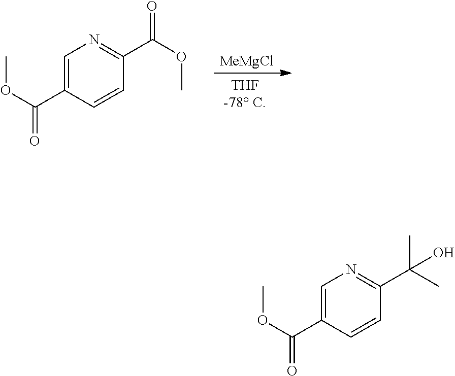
C1(C(OC)=O)=CN=C(C(OC)=O)C=C1.[MeMgCl].C1(C(OC)=O)=CN=C(C(C)(C)O)C=C1
